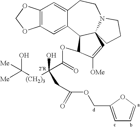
C12=C(C=C3C(=C1)CCN1C4(C3C(OC(=O)C([(CH2)3]C([Me])(O)[Me])(O)CC(=O)OCC3=CC=CO3)C([OMe])=C4)CCC1)OCO2
